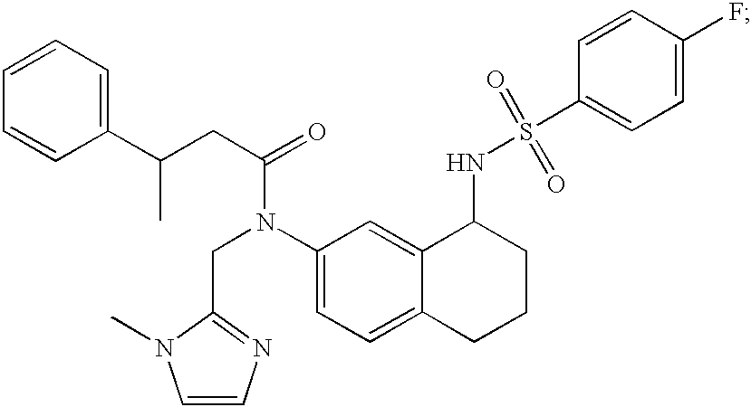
C1(C(CC(=O)N(C2=CC=C3C(=C2)C(NS(=O)(=O)C2=CC=C(F)C=C2)CCC3)CC2=NC=CN2C)C)=CC=CC=C1
